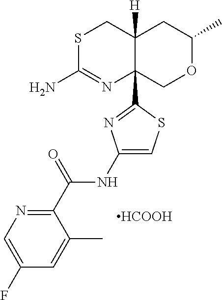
S1C(N)=NC2(C3=NC(NC(C4=NC=C(F)C=C4C)=O)=CS3)C([H])(C1)CC(C)OC2.[HCOOH]
